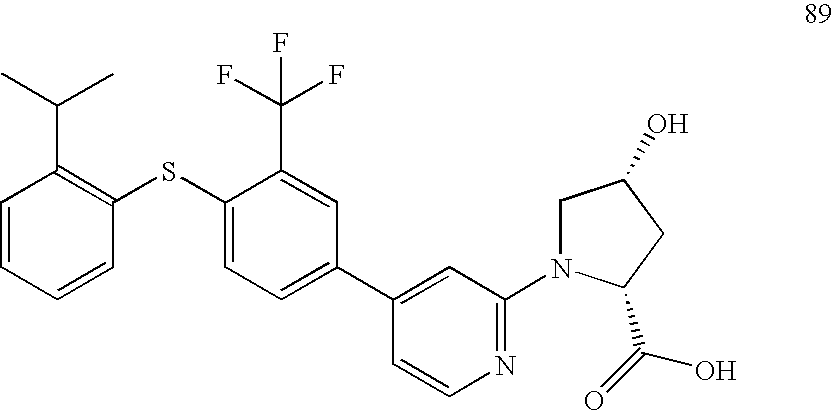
C1=CC=CC(SC2=CC=C(C3=CC(N4CC(O)CC4C(=O)O)=NC=C3)C=C2C(F)(F)F)=C1C(C)C
